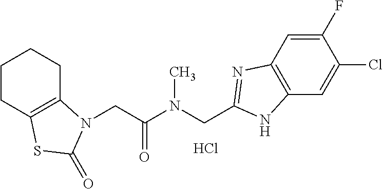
C1CC2=C(CC1)N(CC(N(CC1=NC3=C(C=C(Cl)C(F)=C3)N1)C)=O)C(=O)S2.Cl
